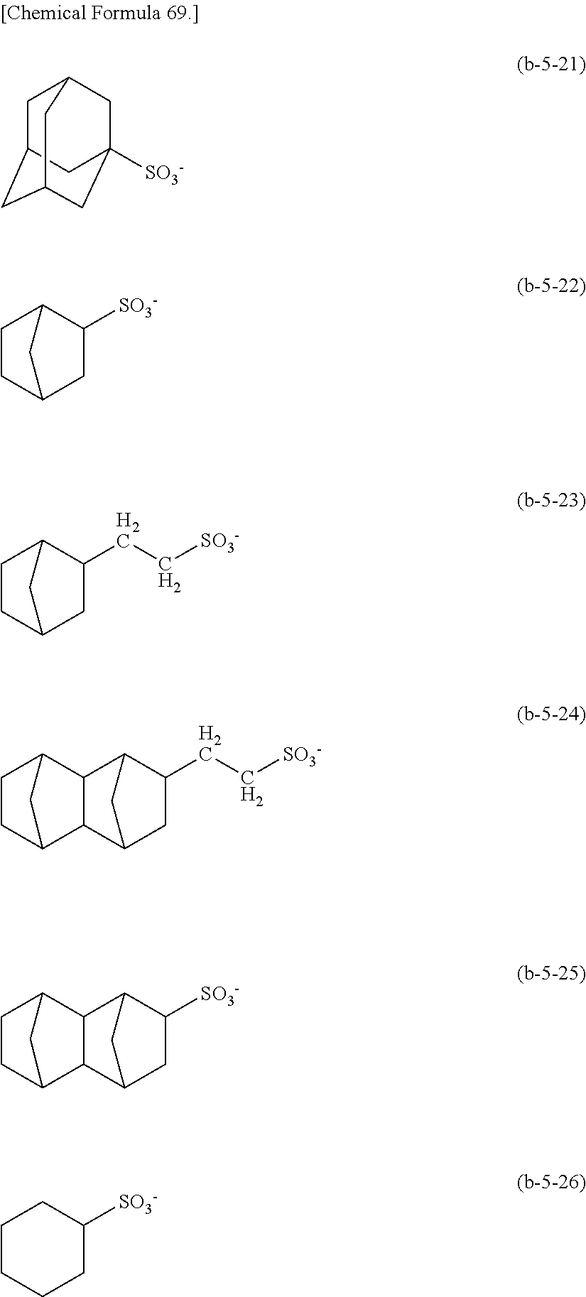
C1C2CC3CC([SO3-])(CC1C3)C2.C1C2CCC(C1[SO3-])C2.C1C2CCC(C1CC[SO3-])C2.C1C2C3C(C(C1CC[SO3-])C2)C1CCC3C1.C1C2C3C(C(C1[SO3-])C2)C1CCC3C1.C1CCCCC1[SO3-]
